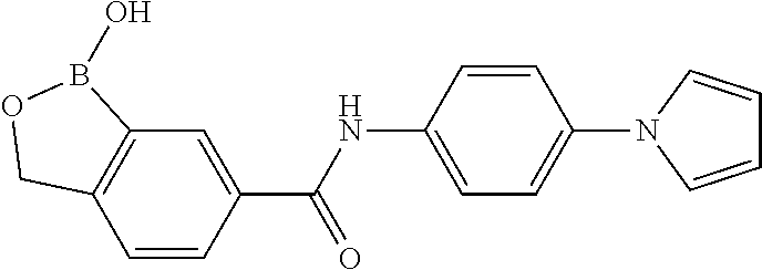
C12=C(C=CC(C(NC3=CC=C(N4C=CC=C4)C=C3)=O)=C1)COB2O
